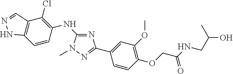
C12=C(C=CC(NC3=NC(C4=CC(OC)=C(OCC(NCC(O)C)=O)C=C4)=NN3C)=C1Cl)NN=C2
